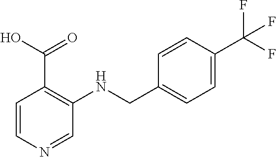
C1=CN=CC(NCC2=CC=C(C(F)(F)F)C=C2)=C1C(O)=O
